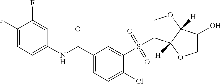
C1(F)=CC=C(NC(C2=CC=C(Cl)C(S(=O)(=O)C3COC4([H])C3([H])OCC4O)=C2)=O)C=C1F
